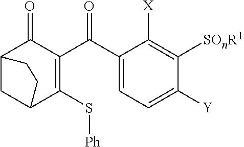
C1(C(C2=C(S[Ph])C3CC(C2=O)CC3)=O)=CC=C([Y])C([SOnR1])=C1[X]
